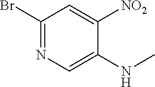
N(C)C1=CN=C(Br)C=C1[NO2]
